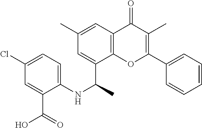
C1=C(C(NC2=CC=C(Cl)C=C2C(O)=O)C)C2=C(C=C1C)C(=O)C(C)=C(C1=CC=CC=C1)O2
